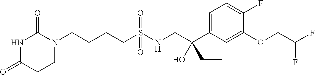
N1C(=O)CCN(CCCCS(NCC(C2=CC=C(F)C(OCC(F)F)=C2)(CC)O)(=O)=O)C1=O
